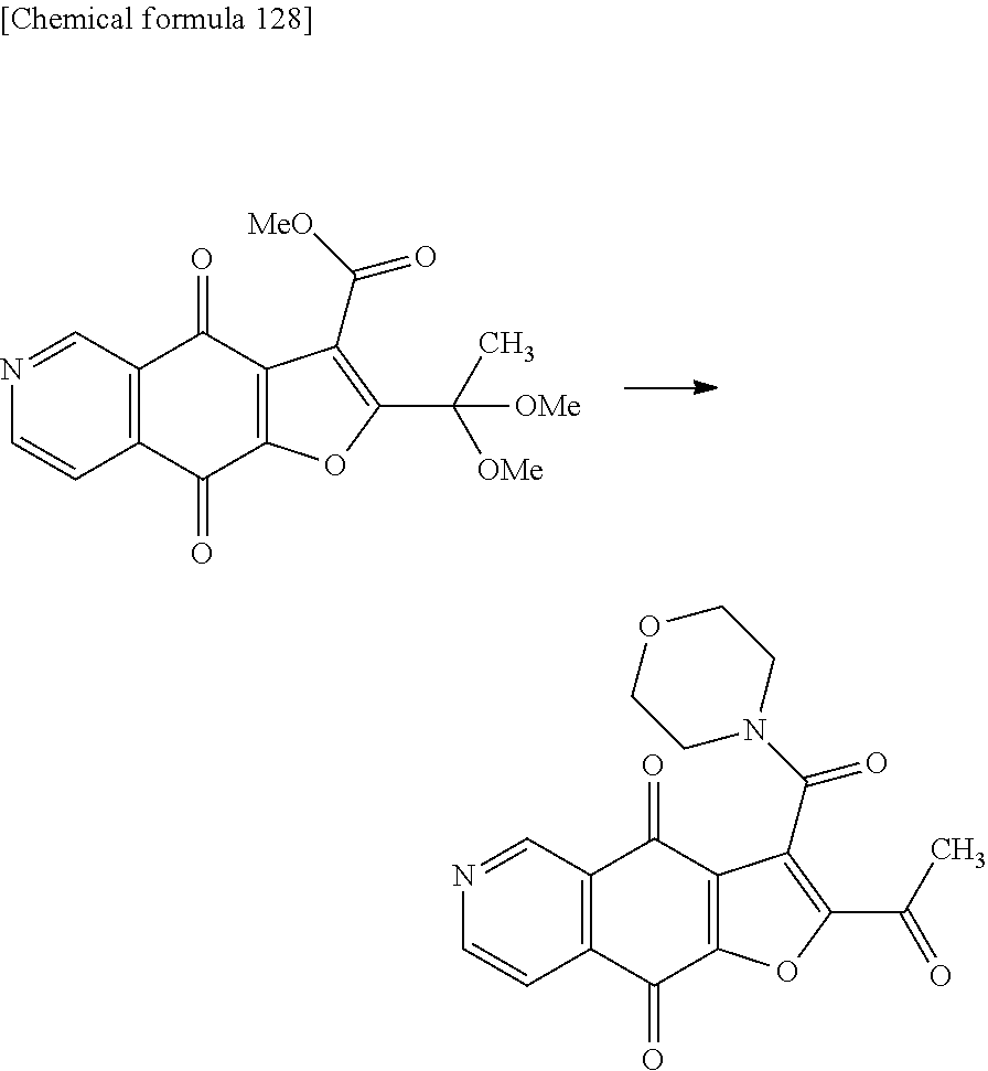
C12=C(C(=O)C3=C(C1=O)C(C([MeO])=O)=C(C(C)([OMe])[OMe])O3)C=CN=C2.C12=C(C(=O)C3=C(C1=O)C(C(N1CCOCC1)=O)=C(C(C)=O)O3)C=CN=C2
